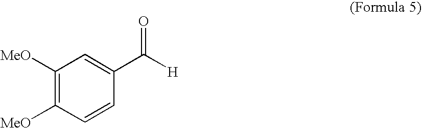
C1([MeO])=C([MeO])C=CC(C([H])=O)=C1
